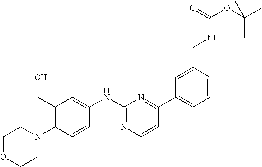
C1OCCN(C2=C(CO)C=C(NC3=NC=CC(C4=CC=CC(CNC(=O)OC(C)(C)C)=C4)=N3)C=C2)C1
